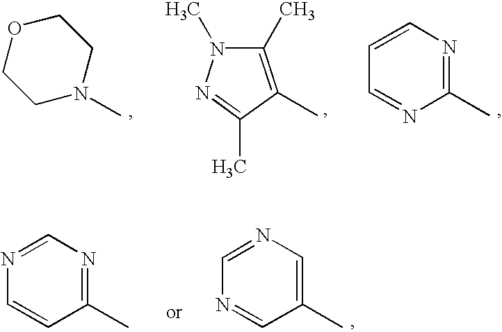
C1N(C)CCOC1.C1=CN=C(C)N=C1.C1(C)=NN(C)C(C)=C1C.N1=CN=C(C)C=C1.C1=NC=C(C)C=N1
